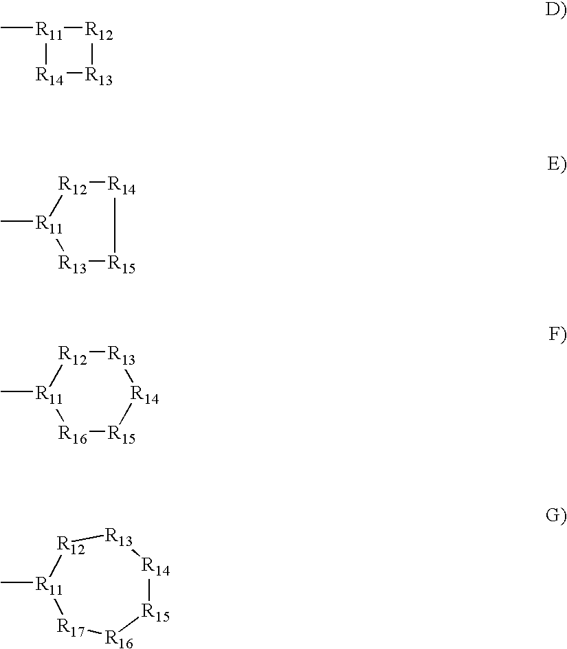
[R11]1(C)[R14][R13][R12]1.[R16]1[R15][R14][R13][R12][R11]1C.[R14]1[R12][R11](C)[R13][R15]1.[R17]1[R16][R15][R14][R13][R12][R11]1C
